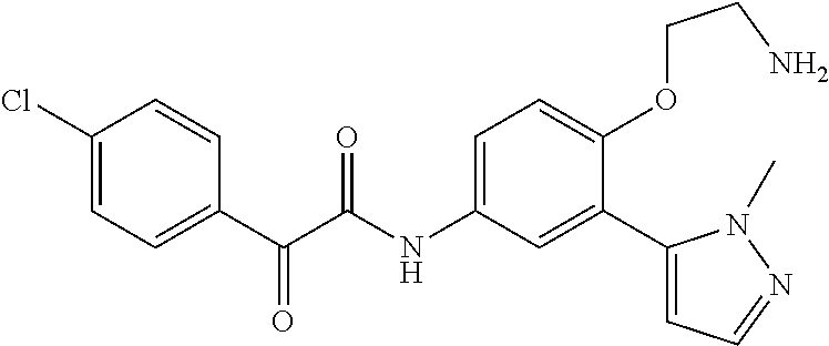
C1=C(C(=O)C(=O)NC2=CC=C(OCCN)C(C3=CC=NN3C)=C2)C=CC(Cl)=C1
